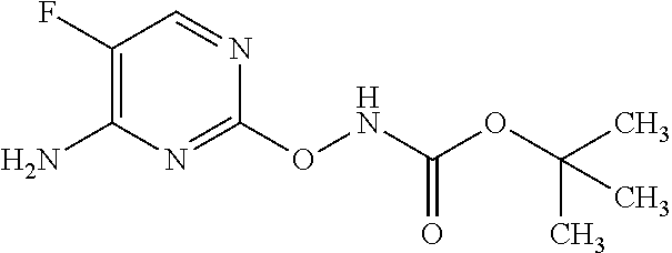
C1(ONC(=O)OC(C)(C)C)=NC(N)=C(F)C=N1
